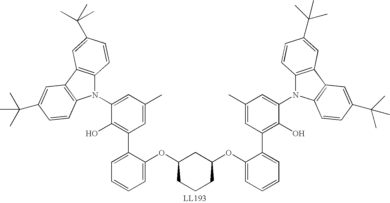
N1(C2=CC(C)=CC(C3=CC=CC=C3OC3CCCC(OC4=CC=CC=C4C4=C(O)C(N5C6=C(C7=C5C=CC(C(C)(C)C)=C7)C=C(C(C)(C)C)C=C6)=CC(C)=C4)C3)=C2O)C2=C(C3=C1C=CC(C(C)(C)C)=C3)C=C(C(C)(C)C)C=C2
